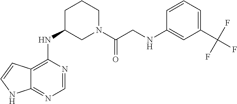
C12=C(NC3CN(C(CNC4=CC(C(F)(F)F)=CC=C4)=O)CCC3)N=CN=C1NC=C2
